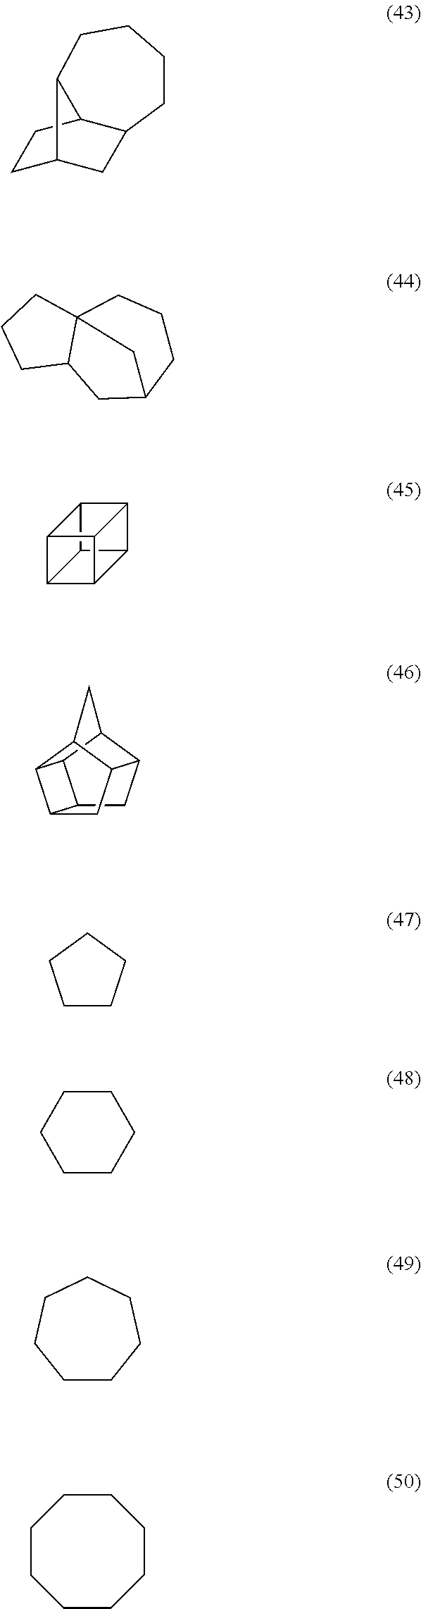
C12C3C4C5C(C14)C2C53.C1C2CC3C(C1)C2CCCC3.C123C(CC(CCC1)C2)CCC3.C12CC3C4C1C1C2CC3C1C4.C1CCCC1.C1CCCCC1.C1CCCCCC1.C1CCCCCCC1
